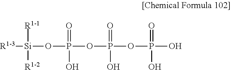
[R1-3][Si]([R1-1])([R1-2])OP(OP(OP(O)(=O)O)(=O)O)(=O)O
